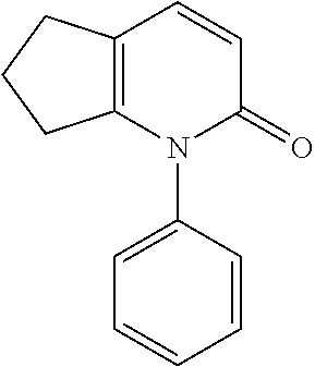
C1=CC2=C(N(C3=CC=CC=C3)C1=O)CCC2
